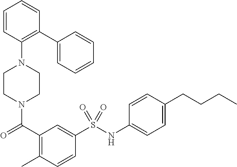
C(=O)(C1=C(C)C=CC(S(NC2=CC=C(CCCC)C=C2)(=O)=O)=C1)N1CCN(C2=C(C3=CC=CC=C3)C=CC=C2)CC1
